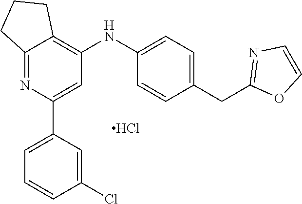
C12=NC(C3=CC=CC(Cl)=C3)=CC(NC3=CC=C(CC4=NC=CO4)C=C3)=C1CCC2.Cl
